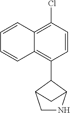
C1=CC2=C(Cl)C=CC(C3C4CNC3C4)=C2C=C1
